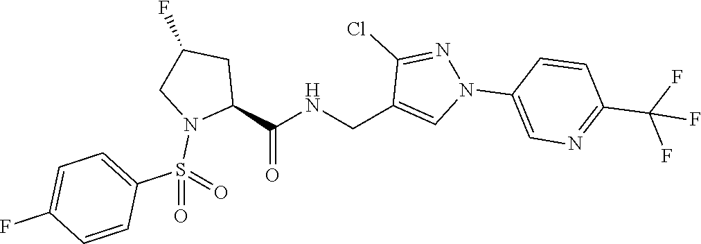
C1(CNC(C2CC(F)CN2S(=O)(C2=CC=C(F)C=C2)=O)=O)=CN(C2=CN=C(C(F)(F)F)C=C2)N=C1Cl
